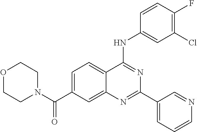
N(C1=NC(C2=CC=CN=C2)=NC2=CC(C(N3CCOCC3)=O)=CC=C12)C1=CC(Cl)=C(F)C=C1
